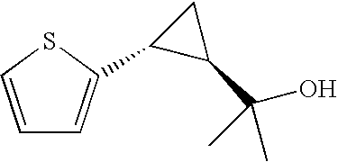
C1=CSC(C2C(C(O)(C)C)C2)=C1
